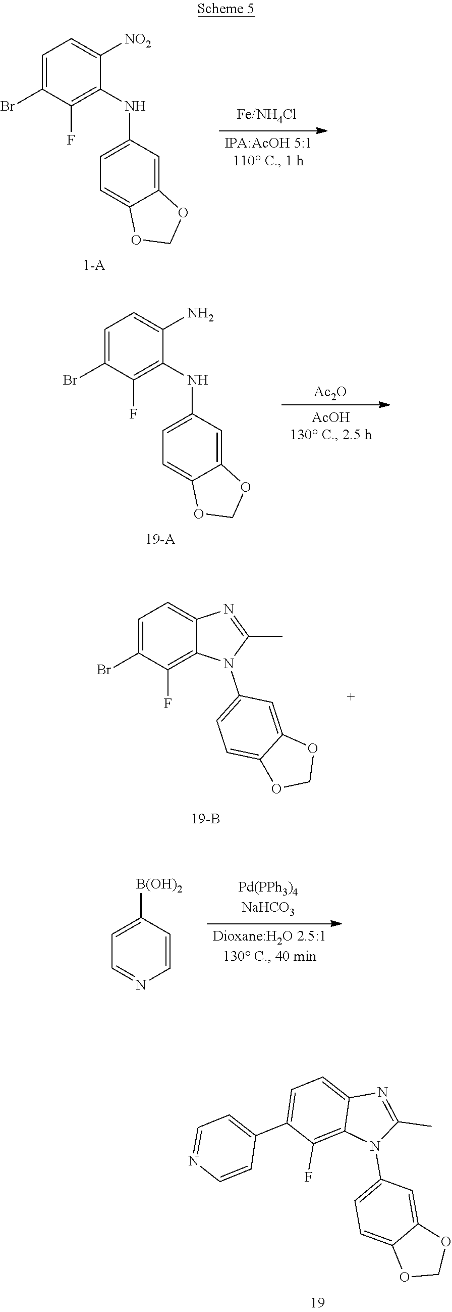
C1=C(Br)C(F)=C(NC2=CC=C3C(=C2)OCO3)C([NO2])=C1.C1=C(Br)C(F)=C2C(=C1)N=C(C)N2C1=CC=C2C(=C1)OCO2.C1([B(OH)2])=CC=NC=C1.N1(C2=CC=C3C(=C2)OCO3)C(C)=NC2=CC=C(C3=CC=NC=C3)C(F)=C12.C1=C(Br)C(F)=C(NC2=CC=C3C(=C2)OCO3)C(N)=C1.[Ac2O]
